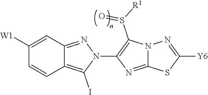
C1([W1])=CC2=NN(C3=C(S([R1])=O)N4C(=N3)SC([Y6])=N4)C(I)=C2C=C1
